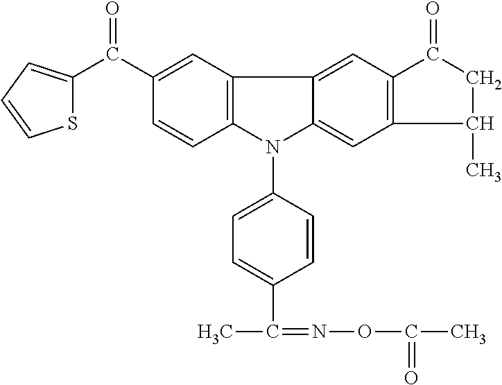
S1C(C(C2=CC3=C(C=C2)N(C2=CC=C(C(C)=NOC(C)=O)C=C2)C2=CC4=C(C=C32)C(=O)CC4C)=O)=CC=C1
